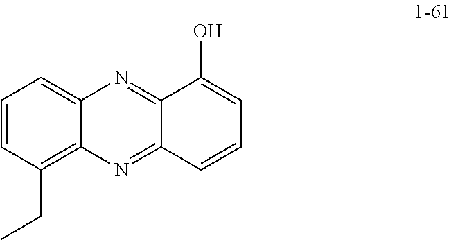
C12=CC=CC(CC)=C1N=C1C(=N2)C(O)=CC=C1
